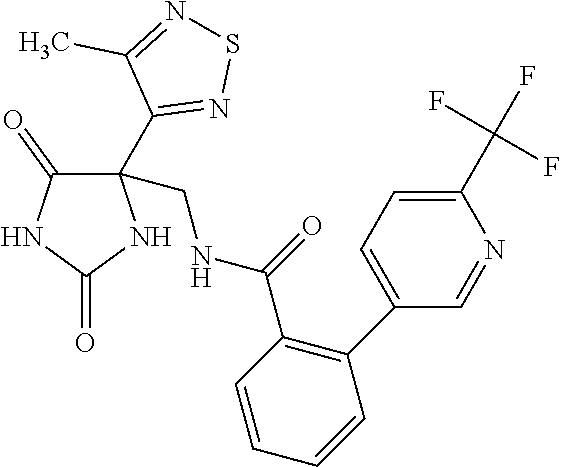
C1(CNC(C2=C(C3=CC=C(C(F)(F)F)N=C3)C=CC=C2)=O)(C2=NSN=C2C)C(=O)NC(=O)N1
